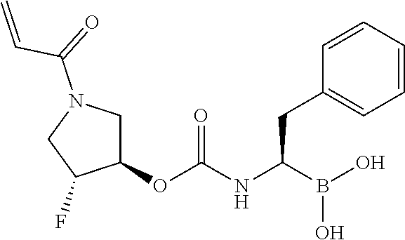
C1(OC(NC(B(O)O)CC2=CC=CC=C2)=O)CN(C(C=C)=O)CC1F
